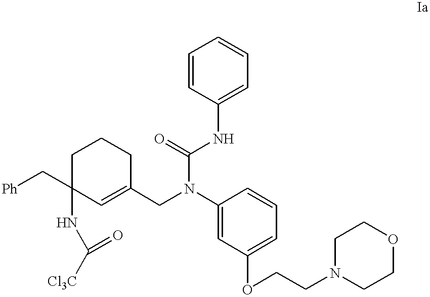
C1(N(CC2=CC(NC([Cl3C])=O)(C[Ph])CCC2)C(=O)NC2=CC=CC=C2)=CC(OCCN2CCOCC2)=CC=C1
